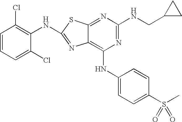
N1=C(NCC2CC2)N=C2C(=C1NC1=CC=C(S(C)(=O)=O)C=C1)N=C(NC1=C(Cl)C=CC=C1Cl)S2
